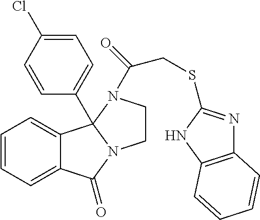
C1=CC=C2C(=C1)C(=O)N1CCN(C(=O)CSC3=NC4=C(N3)C=CC=C4)C21C1=CC=C(Cl)C=C1
